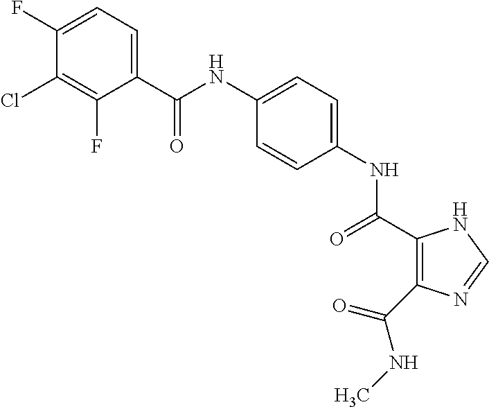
C(NC1=CC=C(NC(=O)C2=C(C(NC)=O)N=CN2)C=C1)(=O)C1=CC=C(F)C(Cl)=C1F
